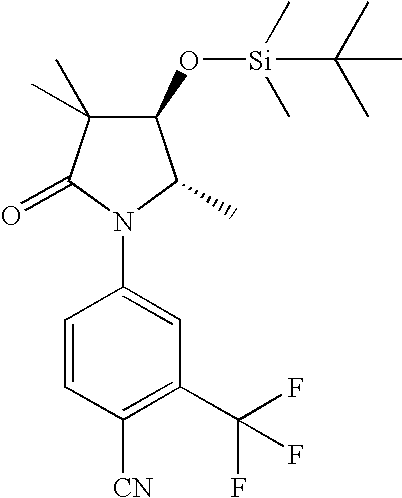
N1(C2=CC(C(F)(F)F)=C([CN])C=C2)C(C)C(O[Si](C)(C)C(C)(C)C)C(C)(C)C1=O
